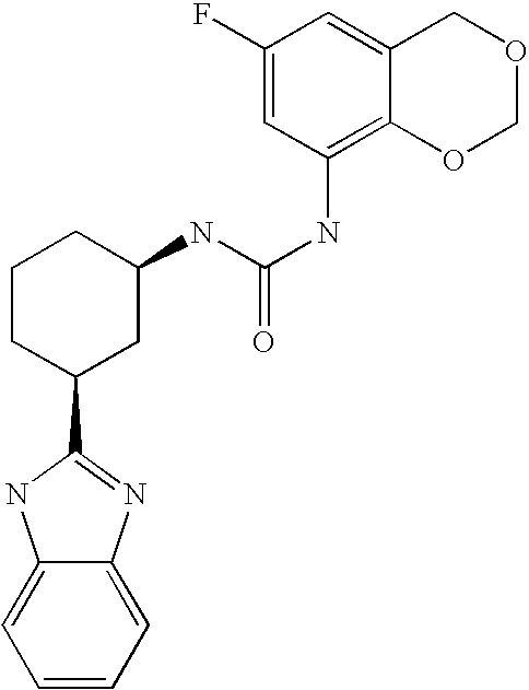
C1=CC=C2C(=C1)NC(C1CC(NC(NC3=C4C(=CC(F)=C3)COCO4)=O)CCC1)=N2
